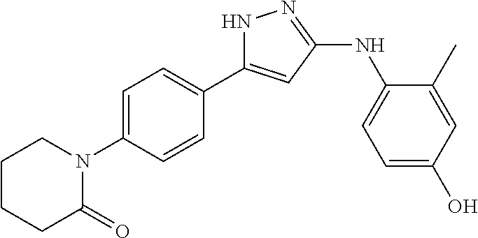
N1C(C2=CC=C(N3CCCCC3=O)C=C2)=CC(NC2=CC=C(O)C=C2C)=N1
